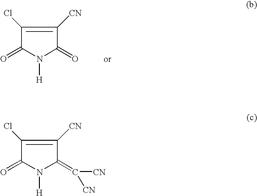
C1(Cl)=C([CN])C(=O)N([H])C1=O.C1(Cl)=C([CN])C(=C([CN])[CN])N([H])C1=O
